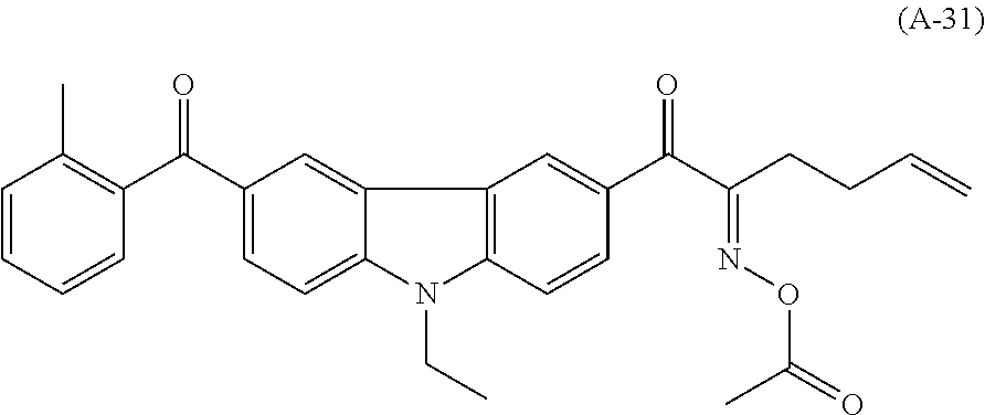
C1=CC=CC(C(C2=CC=C3C(=C2)C2=C(N3CC)C=CC(C(=O)C(CCC=C)=NOC(=O)C)=C2)=O)=C1C
